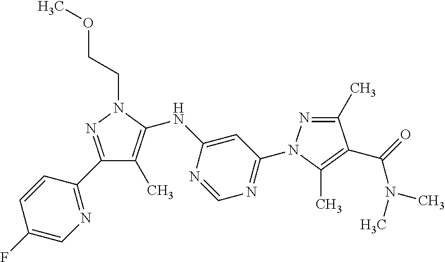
C1(C2=NC=C(F)C=C2)=NN(CCOC)C(NC2=CC(N3N=C(C)C(C(N(C)C)=O)=C3C)=NC=N2)=C1C
